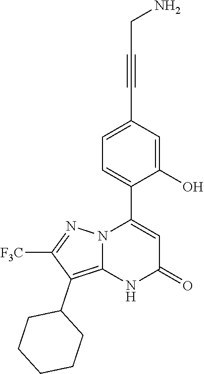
C1(O)=CC(C#CCN)=CC=C1C1=CC(=O)NC2=C(C3CCCCC3)C([F3C])=NN12
